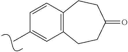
CC1=CC2=C(C=C1)CCC(=O)CC2
